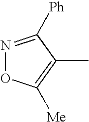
N1=C([Ph])C(C)=C([Me])O1
